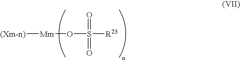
O(S(=O)(=O)[R23])[Mm][(Xm-n)]
